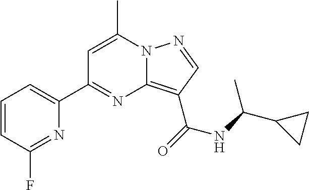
C1=CC(F)=NC(C2=NC3=C(C(NC(C)C4CC4)=O)C=NN3C(C)=C2)=C1
